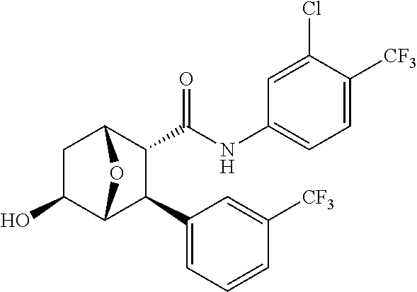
C1(O)C2C(C3=CC=CC([CF3])=C3)C(C(NC3=CC=C([CF3])C(Cl)=C3)=O)C(C1)O2
